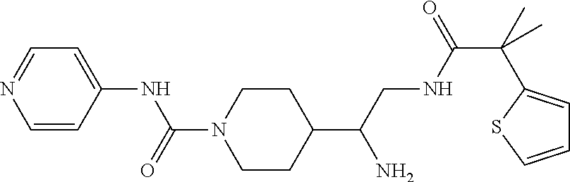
C1(C(CNC(C(C)(C)C2=CC=CS2)=O)N)CCN(C(=O)NC2=CC=NC=C2)CC1
